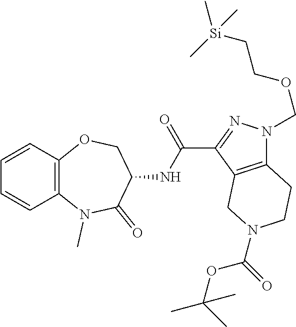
C12=C(C=CC=C1)OCC(NC(C1=NN(COCC[Si](C)(C)C)C3=C1CN(C(=O)OC(C)(C)C)CC3)=O)C(=O)N2C
